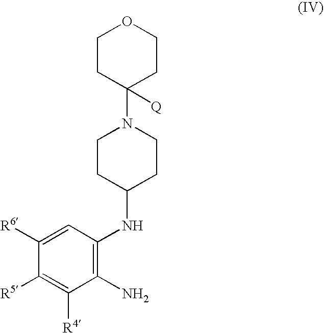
C1([R6])=CC(NC2CCN(C3([Q])CCOCC3)CC2)=C(N)C([R4])=C1[R5]
